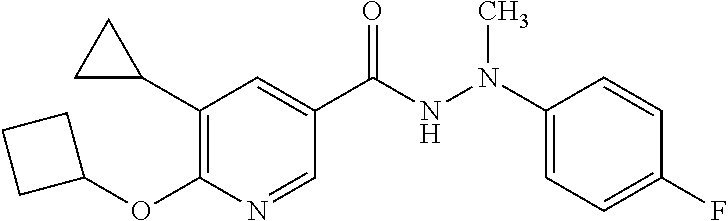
C1(C2CC2)=C(OC2CCC2)N=CC(C(NN(C2=CC=C(F)C=C2)C)=O)=C1
